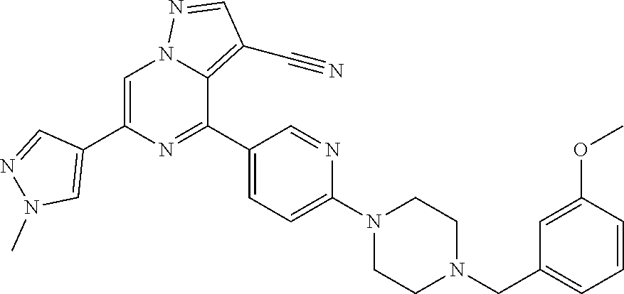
C1=C(C2=CN(C)N=C2)N=C(C2=CC=C(N3CCN(CC4=CC=CC(OC)=C4)CC3)N=C2)C2=C(C#N)C=NN12
